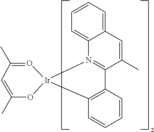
C1=C(C)C2=N(C3=CC=CC=C13)[Ir]1(C3=C2C=CC=C3)OC(C)=CC(C)=O1
